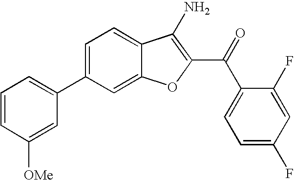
C1=CC([OMe])=CC(C2=CC=C3C(=C2)OC(C(C2=CC=C(F)C=C2F)=O)=C3N)=C1
